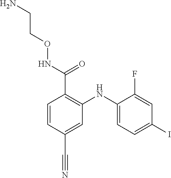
C(CONC(C1=C(NC2=CC=C(I)C=C2F)C=C(C#N)C=C1)=O)N
